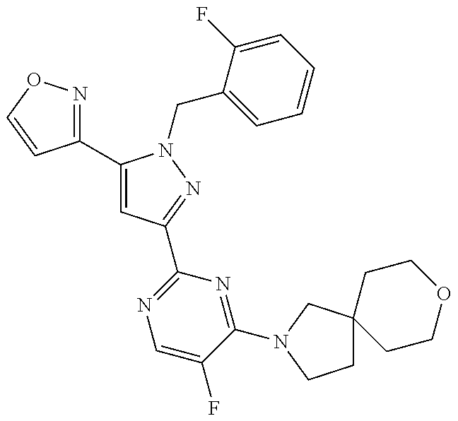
C1(C2=CC(C3=NC=C(F)C(N4CC5(CC4)CCOCC5)=N3)=NN2CC2=CC=CC=C2F)=NOC=C1
